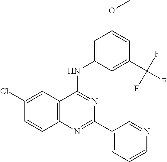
C12=C(C=C(Cl)C=C1)C(NC1=CC(OC)=CC(C(F)(F)F)=C1)=NC(C1=CC=CN=C1)=N2
